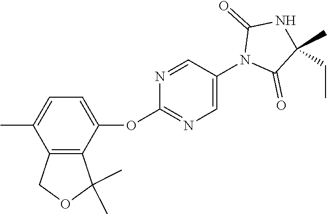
C12=C(C(OC3=NC=C(N4C(=O)C(C)(CC)NC4=O)C=N3)=CC=C1C)C(C)(C)OC2
